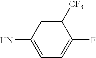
FC1=CC=C(N)C=C1[CF3]
